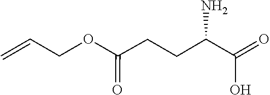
C(C(C(=O)O)N)CC(OCC=C)=O
